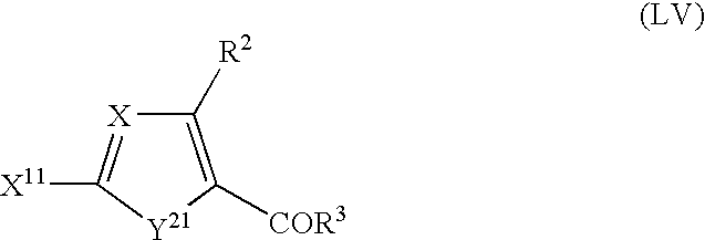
C1([R2])=C([COR3])[Y21]C([X11])=[X]1
